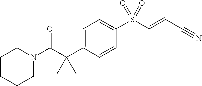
C1N(C(C(C2=CC=C(S(C=CC#N)(=O)=O)C=C2)(C)C)=O)CCCC1
